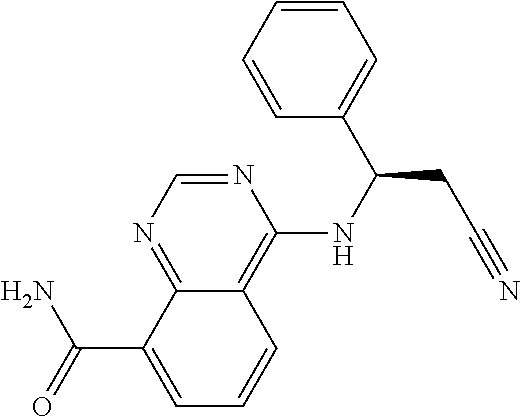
N1=CN=C2C(=C1NC(C1=CC=CC=C1)CC#N)C=CC=C2C(=O)N
